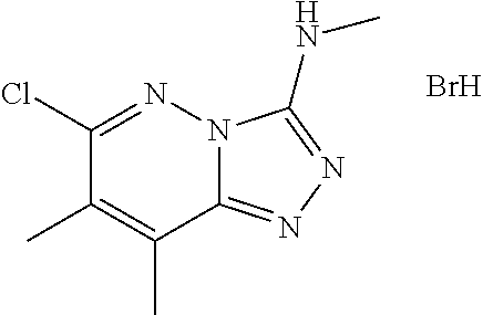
C1(Cl)=NN2C(=NN=C2NC)C(C)=C1C.Br
